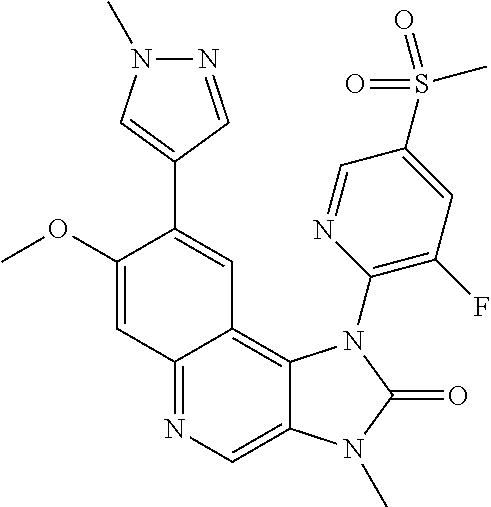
C1(OC)=CC2=NC=C3C(=C2C=C1C1=CN(C)N=C1)N(C1=C(F)C=C(S(=O)(C)=O)C=N1)C(=O)N3C
